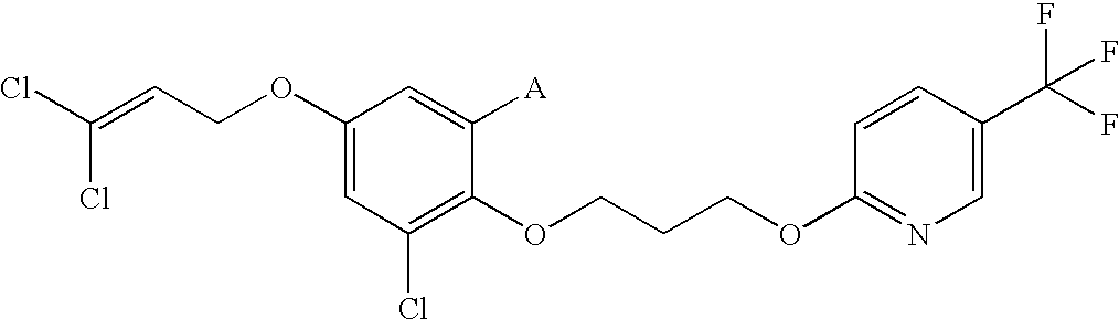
C1(OCC=C(Cl)Cl)=CC(Cl)=C(OCCCOC2=NC=C(C(F)(F)F)C=C2)C([A])=C1
